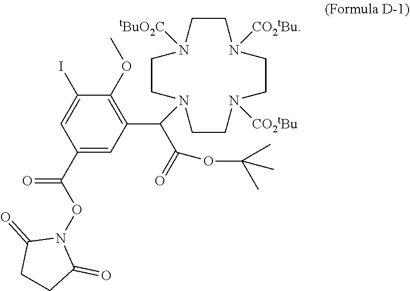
COC1=C(C(C(=O)OC(C)(C)C)N2CCN([tBuO2C])CCN([CO2tBu])CCN([CO2tBu])CC2)C=C(C(=O)ON2C(=O)CCC2=O)C=C1I
